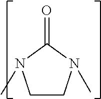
CN1CCN(C)C1=O
